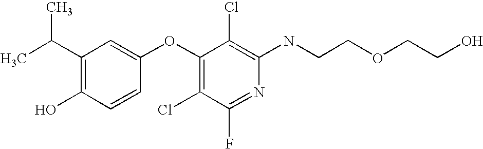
OC1=C(C(C)C)C=C(OC2=C(Cl)C(F)=NC(NCCOCCO)=C2Cl)C=C1
